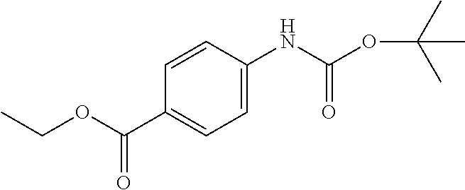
C1(NC(=O)OC(C)(C)C)=CC=C(C(OCC)=O)C=C1
